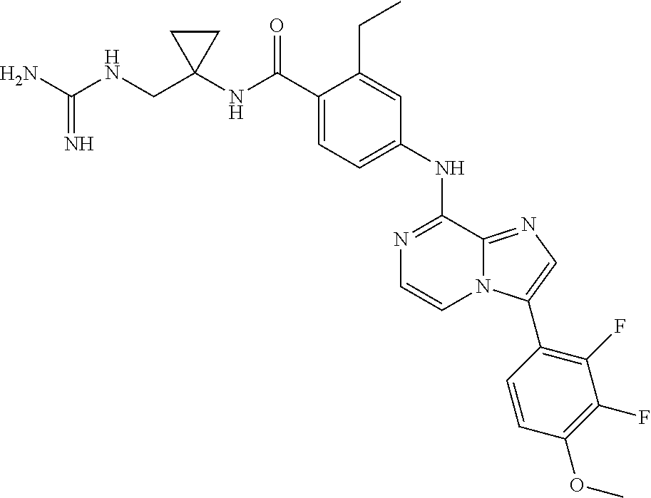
N1=C(NC2=CC=C(C(NC3(CNC(N)=N)CC3)=O)C(CC)=C2)C2=NC=C(C3=C(F)C(F)=C(OC)C=C3)N2C=C1
